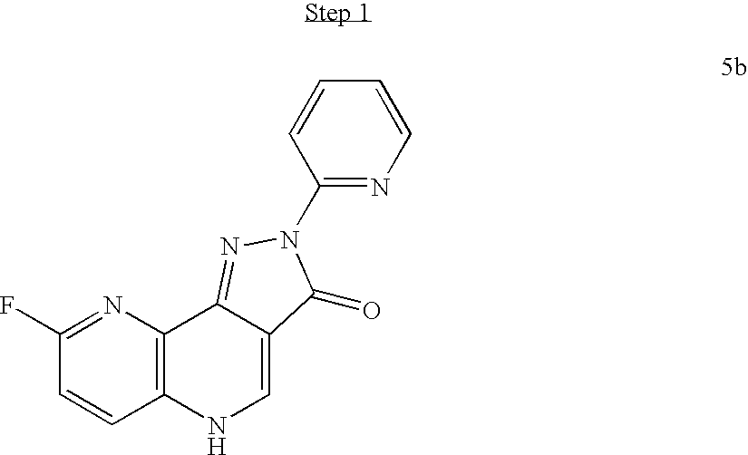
N1=C(F)C=CC2=C1C1=NN(C3=NC=CC=C3)C(=O)C1=CN2
